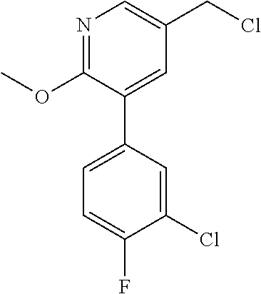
C1(OC)=NC=C(CCl)C=C1C1=CC=C(F)C(Cl)=C1
